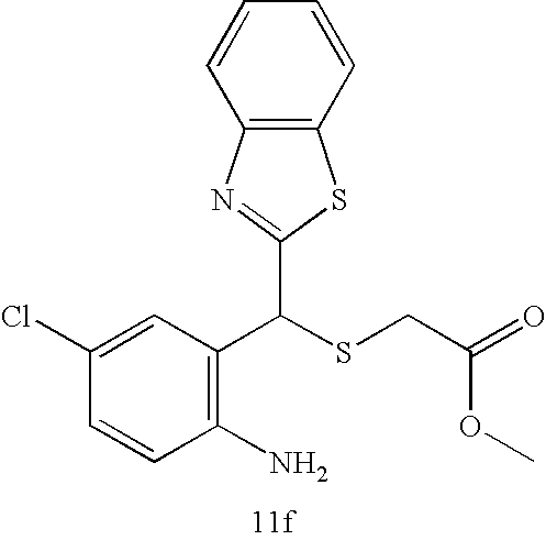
C1=CC(Cl)=CC(C(SCC(OC)=O)C2=NC3=C(S2)C=CC=C3)=C1N
